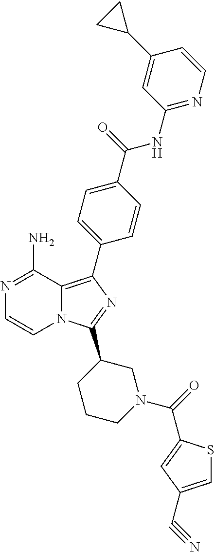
N1=C(N)C2=C(C3=CC=C(C(=O)NC4=NC=CC(C5CC5)=C4)C=C3)N=C(C3CCCN(C(=O)C4=CC(C#N)=CS4)C3)N2C=C1
